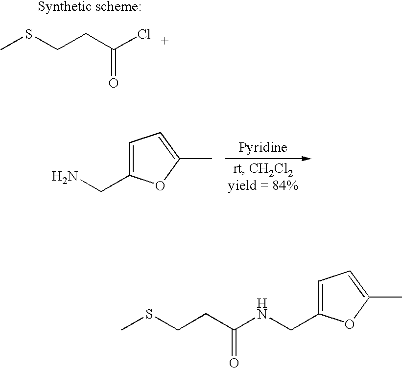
CSCCC(Cl)=O.NCC1=CC=C(C)O1.CSCCC(NCC1=CC=C(C)O1)=O
